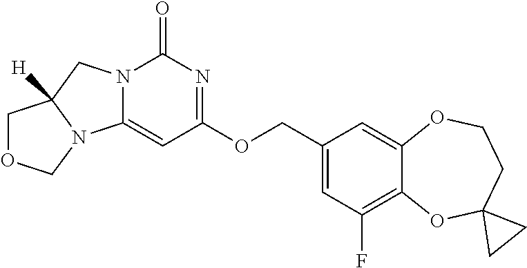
C1(COC2=NC(=O)N3C(=C2)N2C([H])(C3)COC2)=CC(F)=C2C(=C1)OCCC1(O2)CC1
